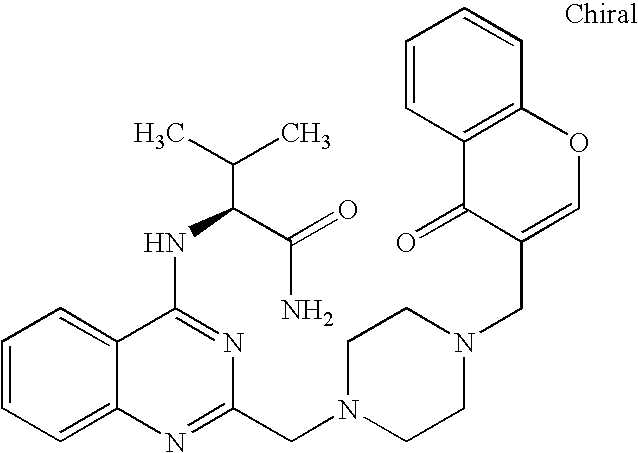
C1=CC=C2C(=C1)C(NC(C(N)=O)C(C)C)=NC(CN1CCN(CC3=COC4=C(C3=O)C=CC=C4)CC1)=N2
